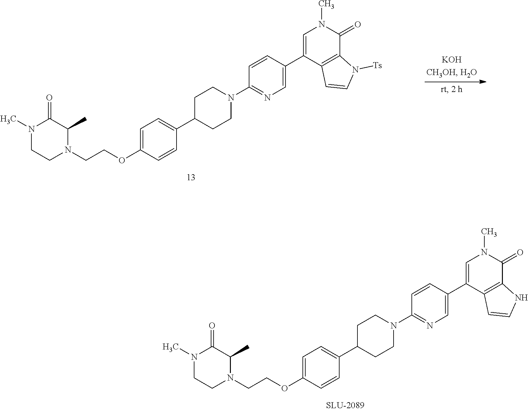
C1=C(OCCN2C(C)C(=O)N(C)CC2)C=CC(C2CCN(C3=NC=C(C4=CN(C)C(=O)C5=C4C=CN5[Ts])C=C3)CC2)=C1.C1=C(OCCN2C(C)C(=O)N(C)CC2)C=CC(C2CCN(C3=NC=C(C4=CN(C)C(=O)C5=C4C=CN5)C=C3)CC2)=C1
